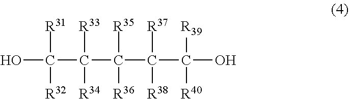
C(C([R37])([R38])C(C(C([R31])([R32])O)([R33])[R34])([R35])[R36])([R39])([R40])O
